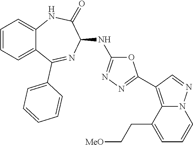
O1C(NC2C(=O)NC3=CC=CC=C3C(C3=CC=CC=C3)=N2)=NN=C1C1=C2N(N=C1)C=CC=C2CC[MeO]
